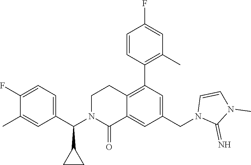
C1=CC(C2=C3C(=CC(CN4C(=N)N(C)C=C4)=C2)C(=O)N(C(C2=CC=C(F)C(C)=C2)C2CC2)CC3)=C(C)C=C1F
